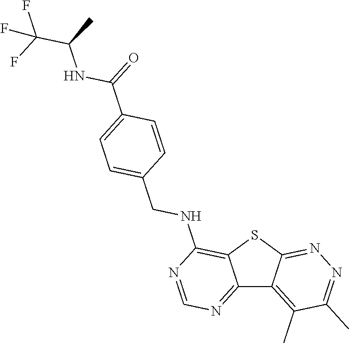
C12=NC=NC(NCC3=CC=C(C(NC(C)C(F)(F)F)=O)C=C3)=C1SC1=NN=C(C)C(C)=C21
